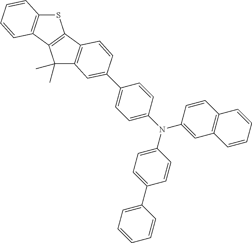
S1C2=C(C3=C1C1=C(C3(C)C)C=C(C3=CC=C(N(C4=CC=C(C5=CC=CC=C5)C=C4)C4=CC5=C(C=C4)C=CC=C5)C=C3)C=C1)C=CC=C2
